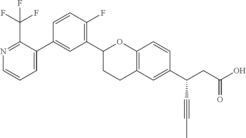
C1(C2CCC3=C(O2)C=CC(C(CC(O)=O)C#CC)=C3)=C(F)C=CC(C2=CC=CN=C2C(F)(F)F)=C1
